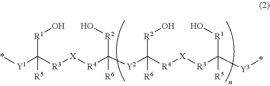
*[Y1]C([R3][X][R4]C([Y2]C([R4][X][R3]C([Y3]*)([R1]O)[R5])([R2]O)[R6])([R2]O)[R6])([R5])[R1]O
